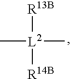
[R13B][L2](C)(C)[R14B]
